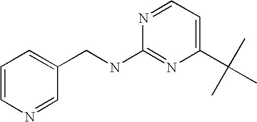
C1(CNC2=NC(C(C)(C)C)=CC=N2)=CC=CN=C1
